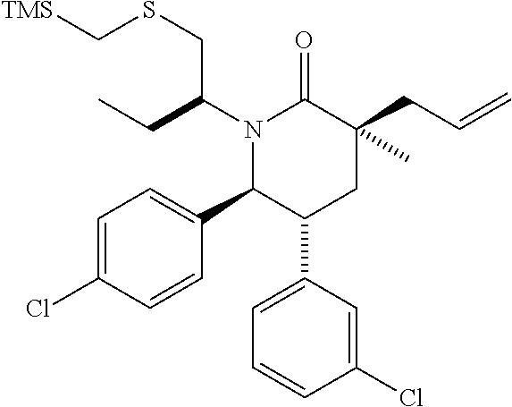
C1=C(Cl)C=CC(C2C(C3=CC=CC(Cl)=C3)CC(C)(CC=C)C(=O)N2C(CSC[TMS])CC)=C1
